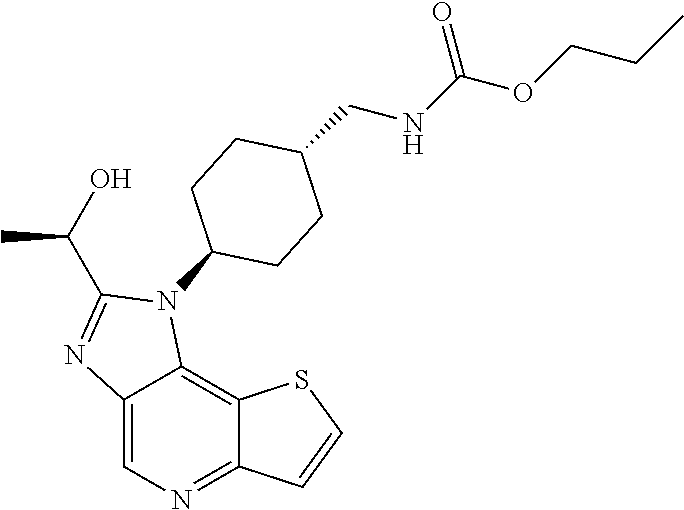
C12=CN=C3C(=C1N(C1CCC(CNC(OCCC)=O)CC1)C(C(O)C)=N2)SC=C3
